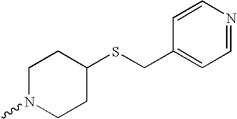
C1(SCC2=CC=NC=C2)CCN(C)CC1
